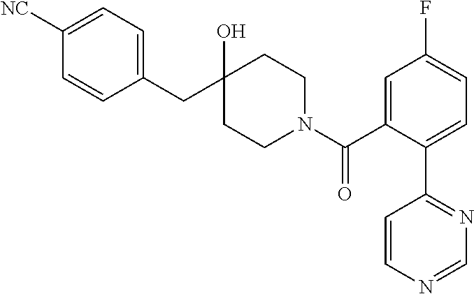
C1(CC2(O)CCN(C(C3=CC(F)=CC=C3C3=NC=NC=C3)=O)CC2)=CC=C([NC])C=C1
